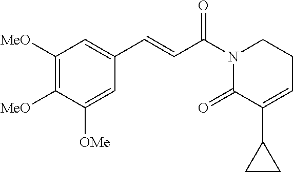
C1([MeO])=C([MeO])C([OMe])=CC(C=CC(N2C(=O)C(C3CC3)=CCC2)=O)=C1
